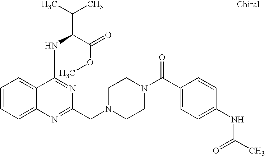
C1=CC=C2C(=C1)C(NC(C(OC)=O)C(C)C)=NC(CN1CCN(C(C3=CC=C(NC(C)=O)C=C3)=O)CC1)=N2
